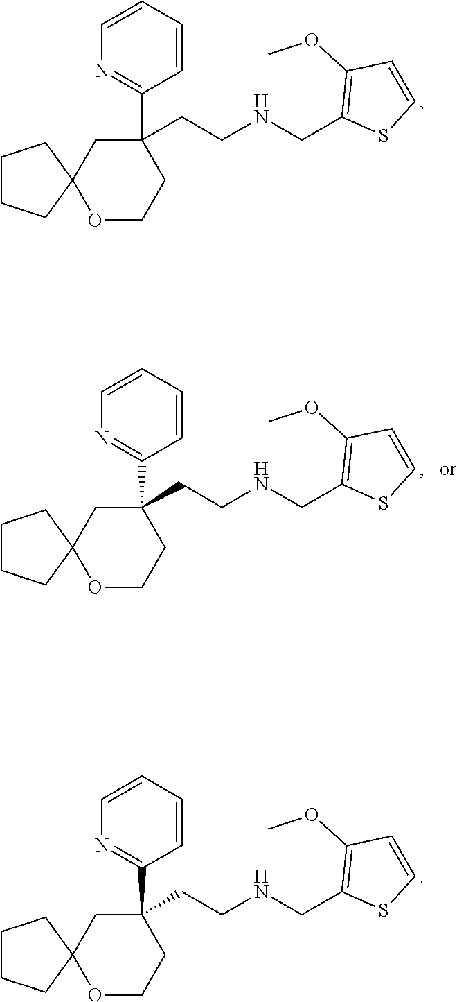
C1(C2=NC=CC=C2)(CCNCC2=C(OC)C=CS2)CC2(OCC1)CCCC2.C1(C2=NC=CC=C2)(CCNCC2=C(OC)C=CS2)CC2(OCC1)CCCC2.C1(C2=NC=CC=C2)(CCNCC2=C(OC)C=CS2)CC2(OCC1)CCCC2
